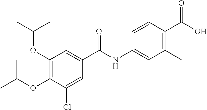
C1(OC(C)C)=C(OC(C)C)C(Cl)=CC(C(NC2=CC(C)=C(C(O)=O)C=C2)=O)=C1
